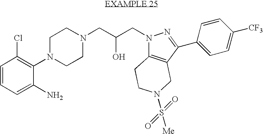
N1(C2=C(Cl)C=CC=C2N)CCN(CC(CN2C3=C(CN(S(=O)([Me])=O)CC3)C(C3=CC=C([CF3])C=C3)=N2)O)CC1
